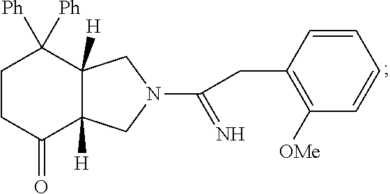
C1CC(=O)C2([H])C([H])(C1([Ph])[Ph])CN(C(CC1=C([OMe])C=CC=C1)=N)C2
